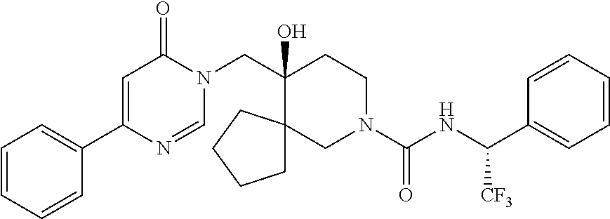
C1(C2=CC(=O)N(CC3(O)CCN(C(=O)NC(C4=CC=CC=C4)[CF3])CC34CCCC4)C=N2)=CC=CC=C1
